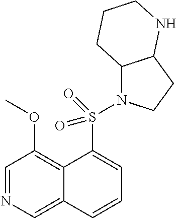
C1=NC=C2C(=C1OC)C(S(N1C3C(CC1)NCCC3)(=O)=O)=CC=C2
